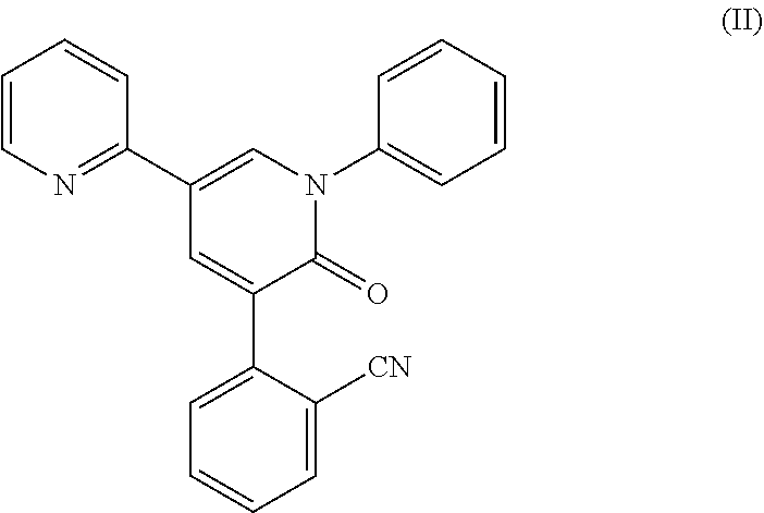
C1=CN=C(C2=CN(C3=CC=CC=C3)C(=O)C(C3=CC=CC=C3[CN])=C2)C=C1
